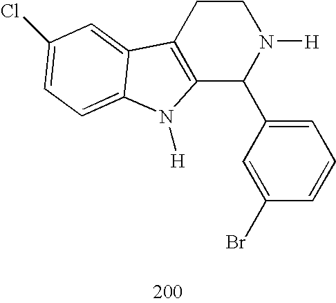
C12=C(CCN([H])C1C1=CC=CC(Br)=C1)C1=CC(Cl)=CC=C1N2[H]
